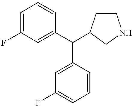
C1=C(F)C=C(C(C2=CC(F)=CC=C2)C2CNCC2)C=C1
